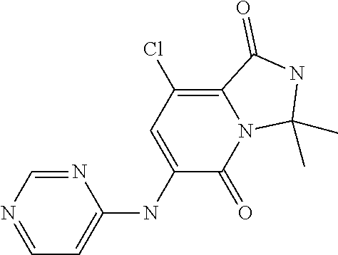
C1=NC=NC(NC2=CC(Cl)=C3N(C2=O)C(C)(C)NC3=O)=C1
